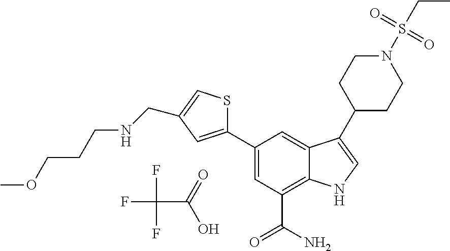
FC(F)(F)C(=O)O.C1=C(C2=CC(CNCCCOC)=CS2)C=C2C(=C1C(N)=O)NC=C2C1CCN(S(CC)(=O)=O)CC1
